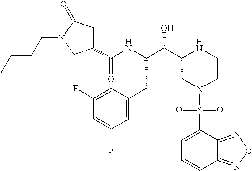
C1(C(NC(C(C2CN(S(=O)(=O)C3=CC=CC4=NON=C43)CCN2)O)CC2=CC(F)=CC(F)=C2)=O)CC(=O)N(CCCC)C1
